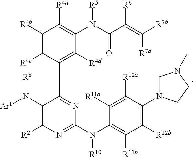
[R11b]C1=C(N([R10])C2=NC([R2])=C(N([Ar1])[R8])C(C3=C([R4d])C(N(C(C(=C([R7b])[R7a])[R6])=O)[R5])=C([R4a])C([R4b])=C3[R4c])=N2)C([R11a])=C([R12a])C(N2CN(C)CC2)=C1[R12b]
